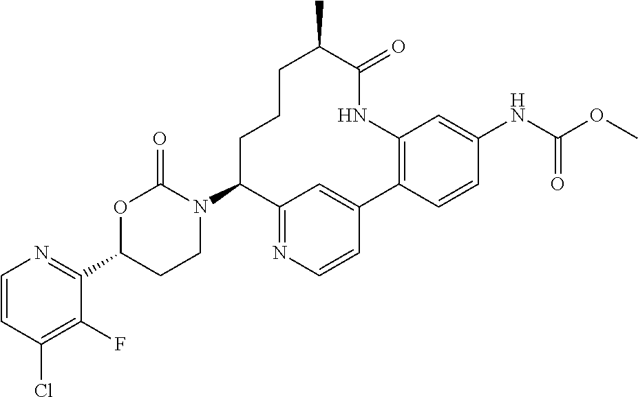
C1=CC(Cl)=C(F)C(C2CCN(C3C4=NC=CC(=C4)C4=C(C=C(NC(=O)OC)C=C4)NC(=O)C(C)CCC3)C(=O)O2)=N1
